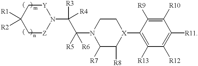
C1[Z]N(C([R3])([R4])C(N2C([R7])C([R8])[X](C3=C([R13])C([R12])=C([R11])C([R10])=C3[R9])CC2)([R5])[R6])[Y]CC1([R1])[R2]
